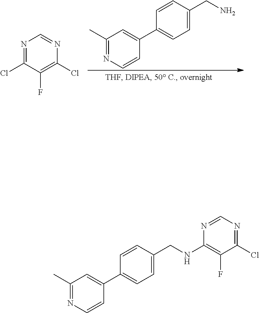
C1(C)=NC=CC(C2=CC=C(CNC3=C(F)C(Cl)=NC=N3)C=C2)=C1.C1(C)=NC=CC(C2=CC=C(CN)C=C2)=C1.N1=C(Cl)C(F)=C(Cl)N=C1
